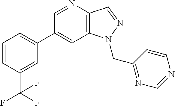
C1(C2=CC=CC(C(F)(F)F)=C2)=CC2=C(C=NN2CC2=NC=NC=C2)N=C1
